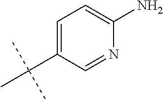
C1=C(C(C)(C)C)C=NC(N)=C1
